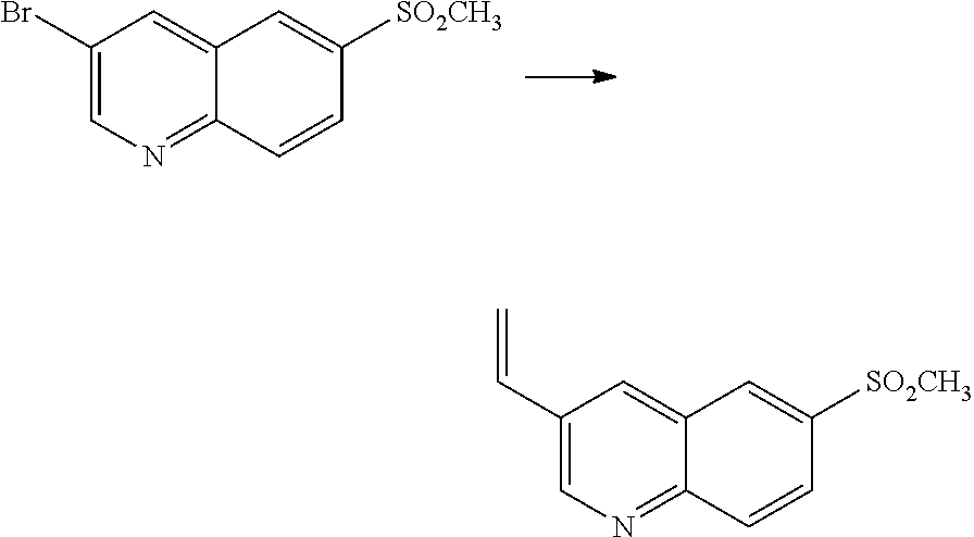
C1(Br)=CN=C2C(=C1)C=C([SO2CH3])C=C2.C1(C=C)=CN=C2C(=C1)C=C([SO2CH3])C=C2
